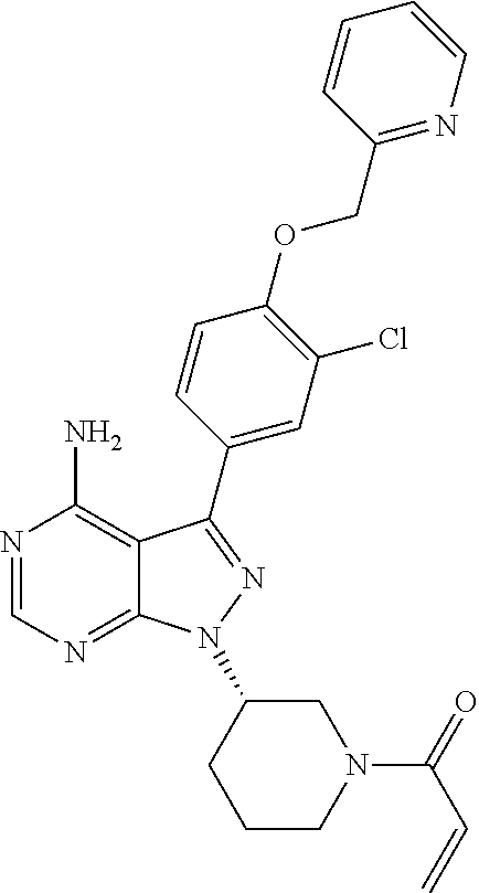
N1=CN=C2C(=C1N)C(C1=CC(Cl)=C(OCC3=NC=CC=C3)C=C1)=NN2C1CCCN(C(C=C)=O)C1
